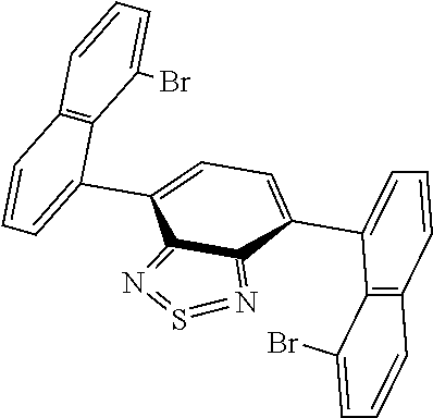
C1(C2=CC=CC3=C2C(Br)=CC=C3)=CC=C(C2=CC=CC3=C2C(Br)=CC=C3)C2=N=S=N=C12
